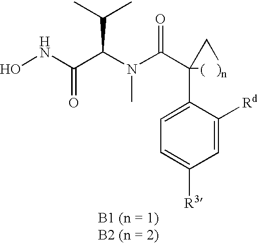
ONC(C(N(C(C1(C2=CC=C([R3])C=C2[Rd])[(   )n]C1)=O)C)C(C)C)=O
